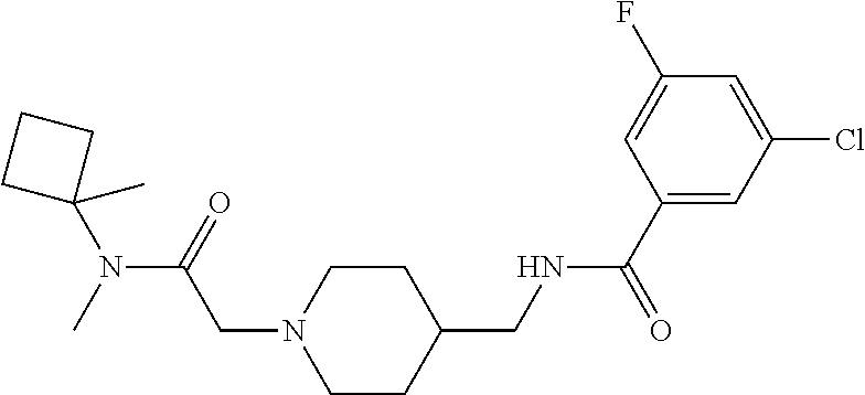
C1(N(C)C(=O)CN2CCC(CNC(C3=CC(Cl)=CC(F)=C3)=O)CC2)(C)CCC1
